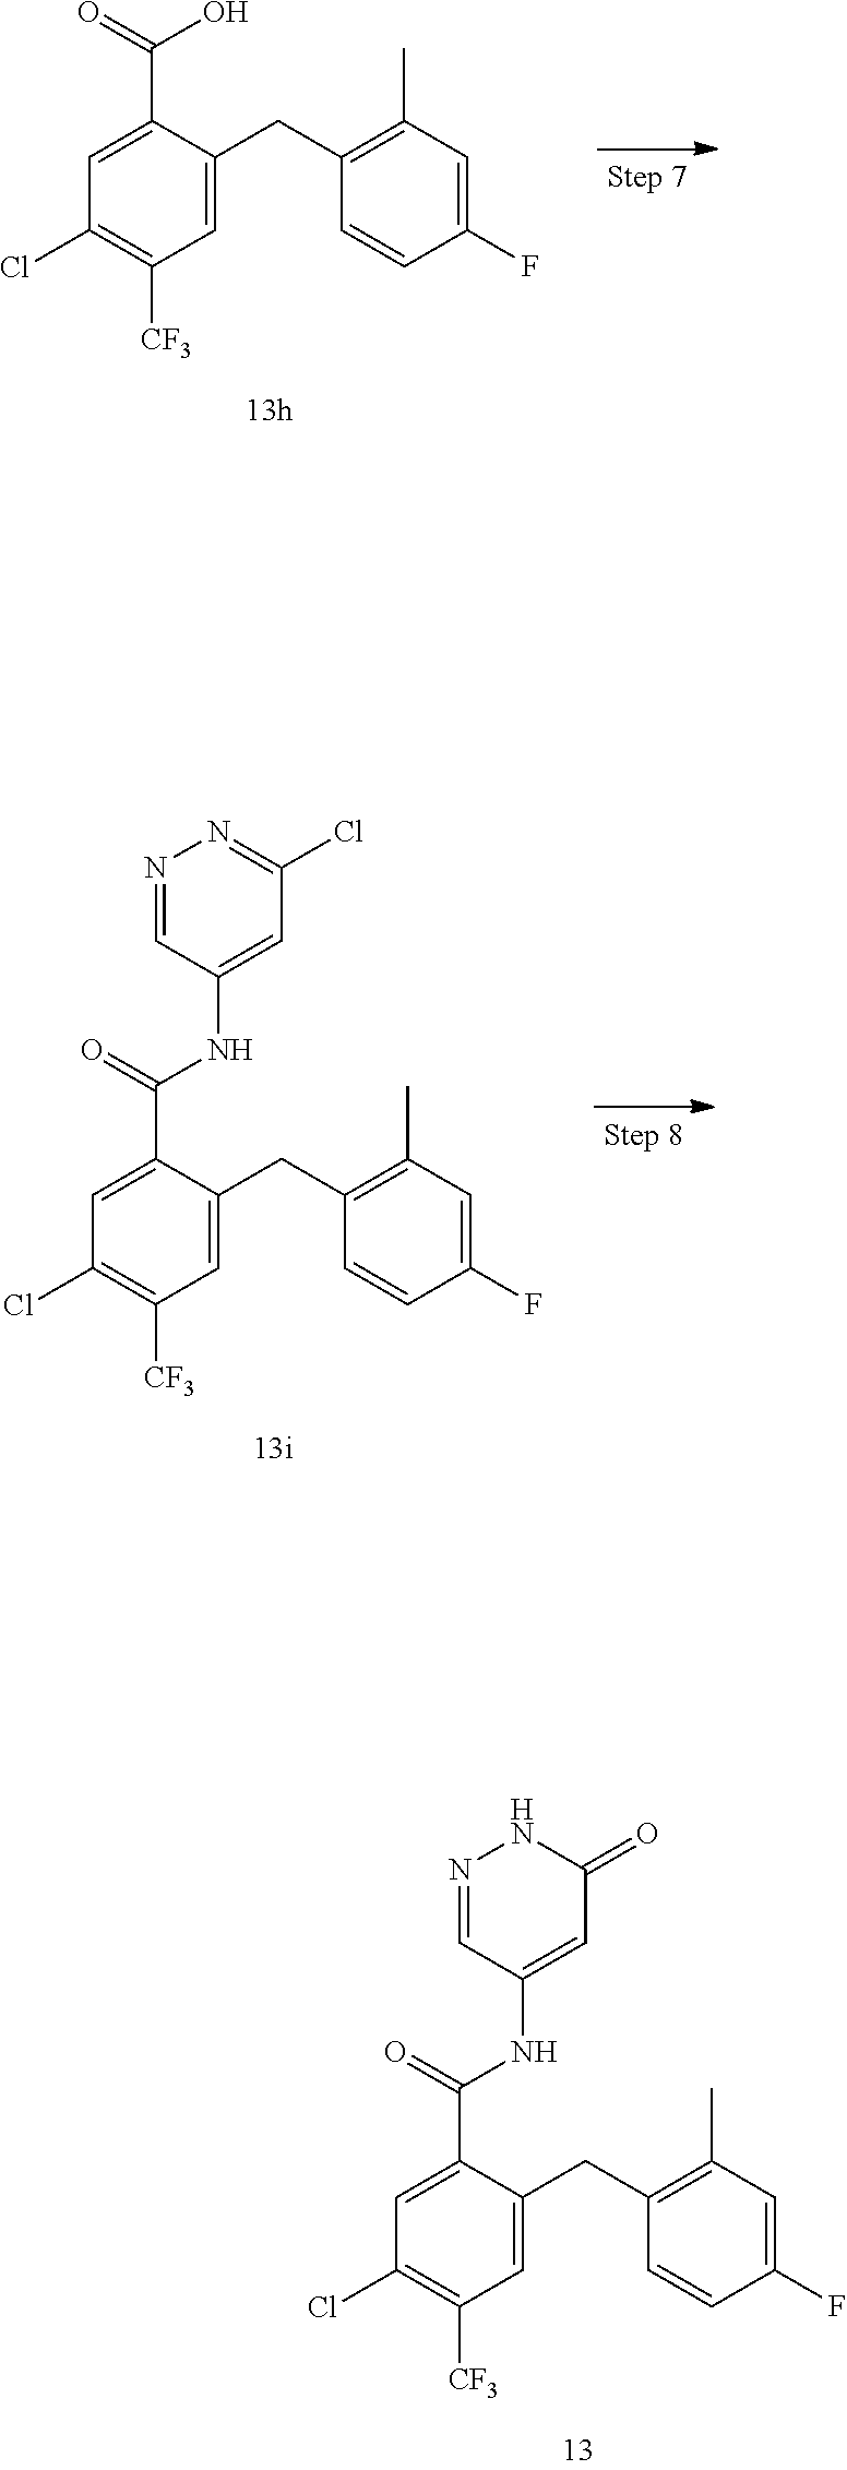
OC(C1=CC(Cl)=C([CF3])C=C1CC1=C(C)C=C(F)C=C1)=O.C1(NC(C2=CC(Cl)=C([CF3])C=C2CC2=C(C)C=C(F)C=C2)=O)=CC(=O)NN=C1.C1(NC(C2=CC(Cl)=C([CF3])C=C2CC2=C(C)C=C(F)C=C2)=O)=CC(Cl)=NN=C1
